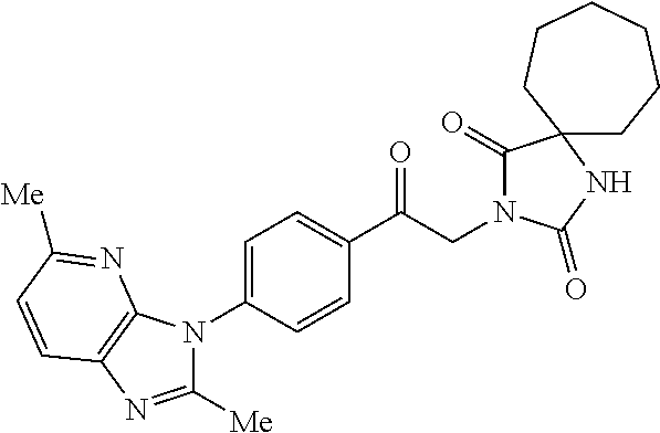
C1(C(CN2C(=O)C3(NC2=O)CCCCCC3)=O)=CC=C(N2C([Me])=NC3=C2N=C([Me])C=C3)C=C1
